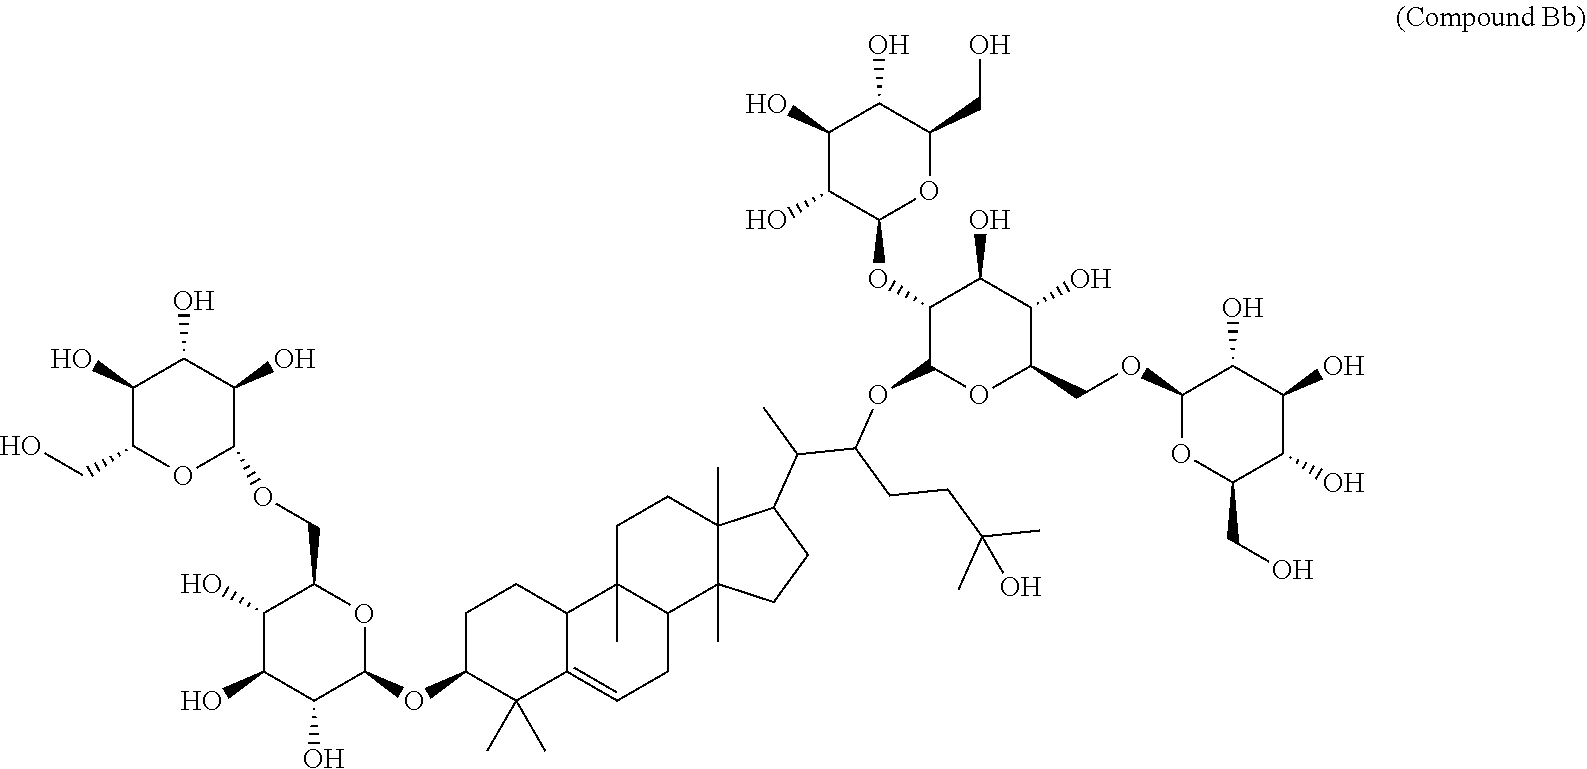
C1(OC2CCC3C(=CCC4C3(C)CCC3(C)C4(C)CCC3C(C(CCC(C)(C)O)OC3OC(COC4OC(CO)C(O)C(O)C4O)C(O)C(O)C3OC3OC(CO)C(O)C(O)C3O)C)C2(C)C)OC(COC2OC(CO)C(O)C(O)C2O)C(O)C(O)C1O
